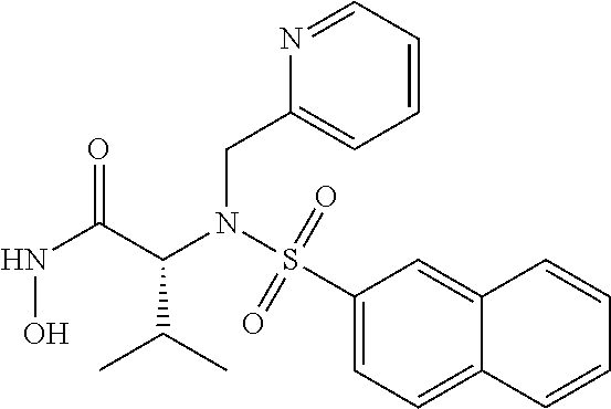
N(C(C(NO)=O)C(C)C)(S(C1=CC=C2C(=C1)C=CC=C2)(=O)=O)CC1=CC=CC=N1
